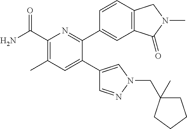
C1(C(N)=O)=C(C)C=C(C2=CN(CC3(C)CCCC3)N=C2)C(C2=CC3=C(C=C2)CN(C)C3=O)=N1
